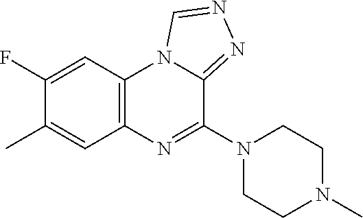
C1(F)=CC2=C(C=C1C)N=C(N1CCN(C)CC1)C1=NN=CN21
